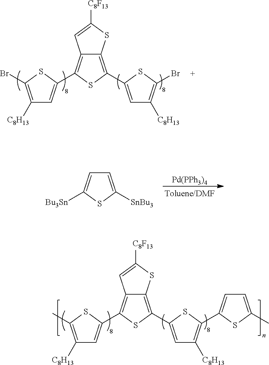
C12=C(C3=CC([C8H13])=C(C)S3)SC(C3=CC([C8H13])=C(C4=CC=C(C)S4)S3)=C1SC([C8F13])=C2.C12=C(C3=CC([C8H13])=C(Br)S3)SC(C3=CC([C8H13])=C(Br)S3)=C1SC([C8F13])=C2.[Pd(PPh3)4].C1=C([SnBu3])SC([Bu3Sn])=C1
